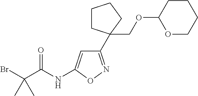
BrC(C(NC1=CC(C2(COC3OCCCC3)CCCC2)=NO1)=O)(C)C
